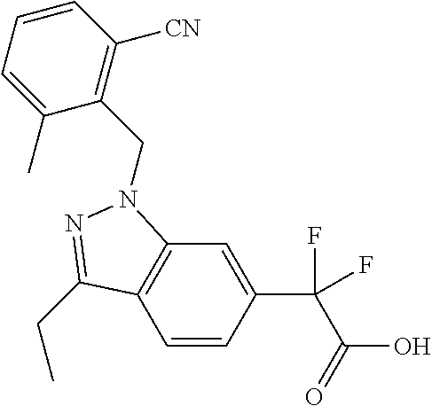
C1=CC(C(F)(F)C(O)=O)=CC2=C1C(CC)=NN2CC1=C([CN])C=CC=C1C
